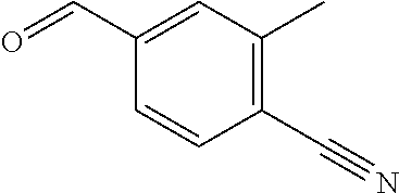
O=CC1=CC(C)=C(C#N)C=C1
